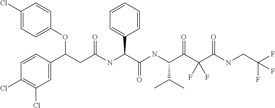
C1(Cl)=CC=C(OC(C2=CC(Cl)=C(Cl)C=C2)CC(=O)NC(C2=CC=CC=C2)C(=O)NC(C(C)C)C(=O)C(C(=O)NCC(F)(F)F)(F)F)C=C1
